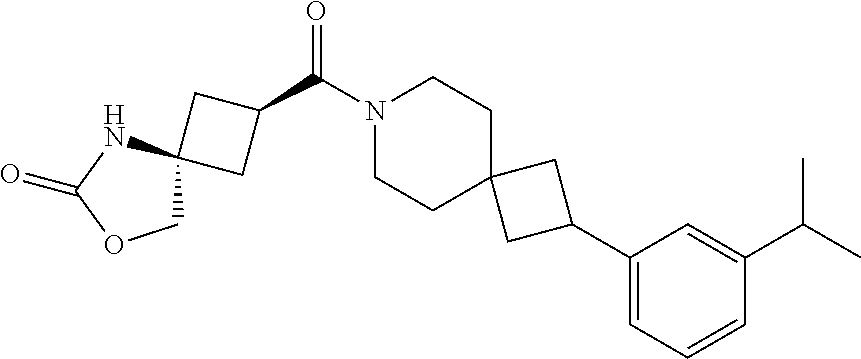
N1(C(C2CC3(C2)COC(=O)N3)=O)CCC2(CC1)CC(C1=CC=CC(C(C)C)=C1)C2
